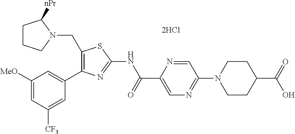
C1(CN2CCCC2[nPr])=C(C2=CC([MeO])=CC([CF3])=C2)N=C(NC(C2=CN=C(N3CCC(C(=O)O)CC3)C=N2)=O)S1
